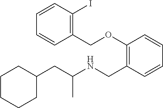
C1(CC(NCC2=C(OCC3=C(I)C=CC=C3)C=CC=C2)C)CCCCC1
